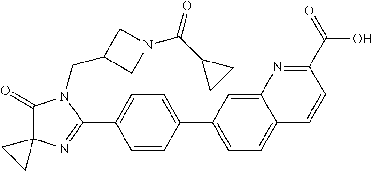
C1(=O)C2(N=C(C3=CC=C(C4=CC=C5C(=C4)N=C(C(O)=O)C=C5)C=C3)N1CC1CN(C(C3CC3)=O)C1)CC2
